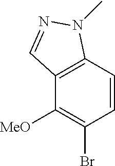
C1=CC2=C(C([MeO])=C1Br)C=NN2C
